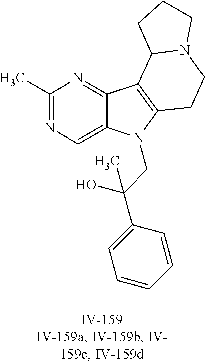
C1(C)=NC=C2C(=N1)C1=C(N2CC(C2=CC=CC=C2)(O)C)CCN2C1CCC2
